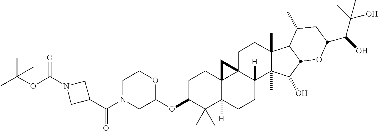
C1(C(N2CC(OC3C(C)(C)C4([H])C5(CC3)C3(CCC6(C)C(C)(C(O)C7C6C(C)CC(C(O)C(C)(O)C)O7)C3([H])CC4)C5)OCC2)=O)CN(C(OC(C)(C)C)=O)C1
